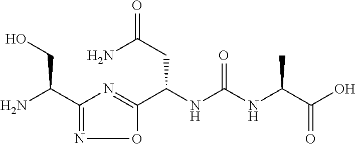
C(NC(NC(C(O)=O)C)=O)(CC(=O)N)C1=NC(C(N)CO)=NO1
